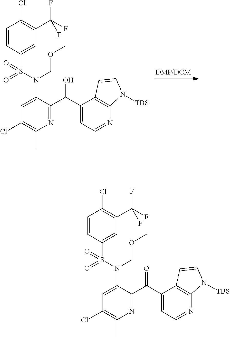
C1=CC(S(N(C2=CC(Cl)=C(C)N=C2C(C2=CC=NC3=C2C=CN3[TBS])O)COC)(=O)=O)=CC(C(F)(F)F)=C1Cl.C1=CC(S(N(C2=CC(Cl)=C(C)N=C2C(C2=CC=NC3=C2C=CN3[TBS])=O)COC)(=O)=O)=CC(C(F)(F)F)=C1Cl
